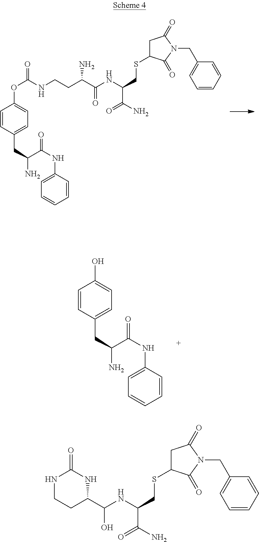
C1=CC(CC(N)C(NC2=CC=CC=C2)=O)=CC=C1OC(=O)NCCC(C(NC(CSC1CC(=O)N(CC2=CC=CC=C2)C1=O)C(N)=O)=O)N.C1=CC(CC(N)C(NC2=CC=CC=C2)=O)=CC=C1O.C1(C(NC(CSC2CC(=O)N(CC3=CC=CC=C3)C2=O)C(N)=O)O)NC(=O)NCC1
